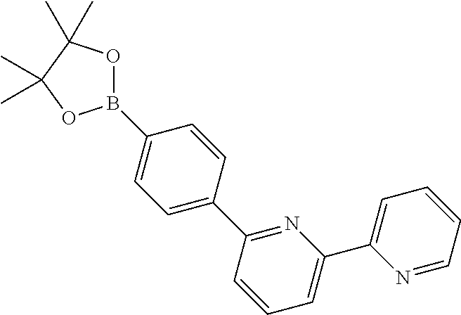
C1=C(C2=NC(C3=CC=CC=N3)=CC=C2)C=CC(B2OC(C)(C)C(C)(C)O2)=C1
